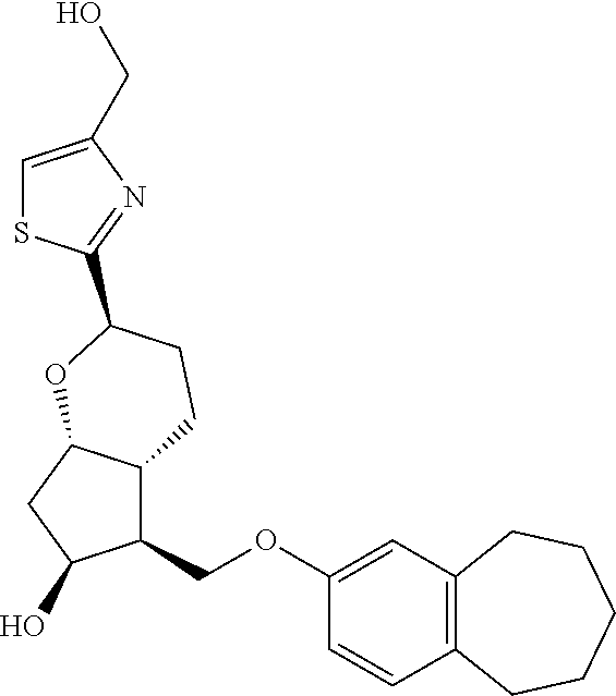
C1(COC2=CC3=C(C=C2)CCCCC3)C2C(CC1O)OC(C1=NC(CO)=CS1)CC2
